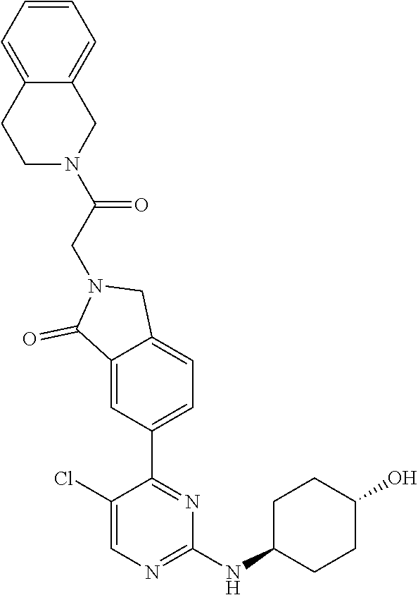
C1(Cl)=CN=C(NC2CCC(O)CC2)N=C1C1=CC=C2C(=C1)C(=O)N(CC(N1CC3=CC=CC=C3CC1)=O)C2
